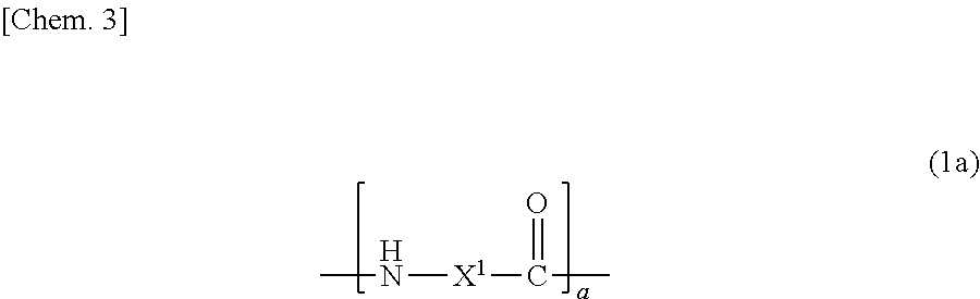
CN[X1]C(C)=O
